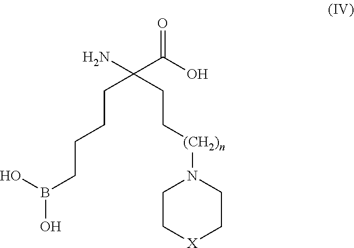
OB(O)CCCCC(N)(C(=O)O)CC[(CH2)n]N1CC[X]CC1
